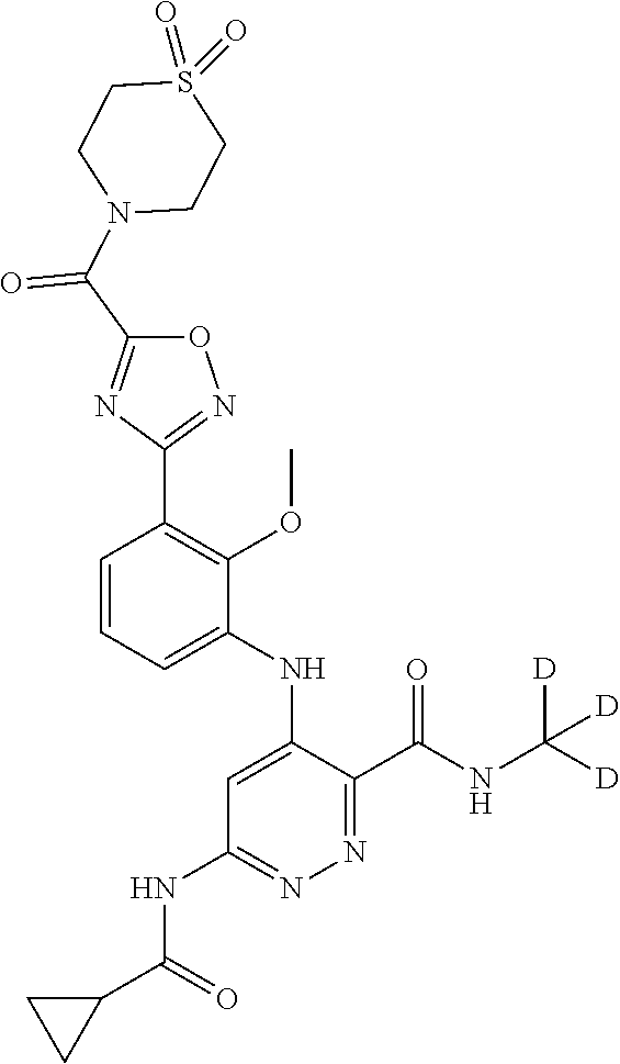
C1=CC=C(NC2=CC(NC(C3CC3)=O)=NN=C2C(NC([D])([D])[D])=O)C(OC)=C1C1=NOC(C(N2CCS(=O)(=O)CC2)=O)=N1
